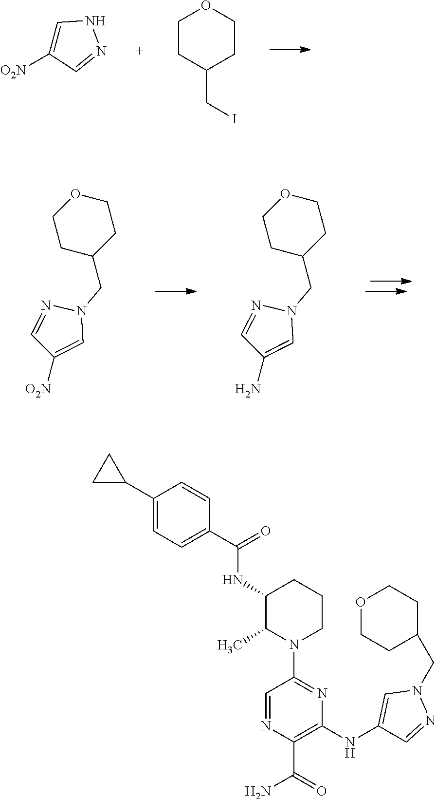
C1=C([O2N])C=NN1.C1CC(CI)CCO1.C1=NN(CC2CCOCC2)C=C1[O2N].C1=NN(CC2CCOCC2)C=C1N.C1(C2CC2)=CC=C(C(=O)NC2C(C)N(C3=NC(NC4=CN(CC5CCOCC5)N=C4)=C(C(=O)N)N=C3)CCC2)C=C1
